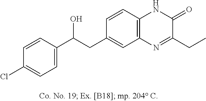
C1=CC(C(CC2=CC3=C(C=C2)NC(=O)C(CC)=N3)O)=CC=C1Cl
